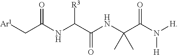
[Ar1]CC(NC(C(NC(C(N([H])[H])=O)(C)C)=O)[R3])=O
